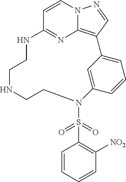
C1=CN2C3=C(C=N2)C2=CC=CC(=C2)N(S(=O)(=O)C2=C([NO2])C=CC=C2)CCNCCNC1=N3
